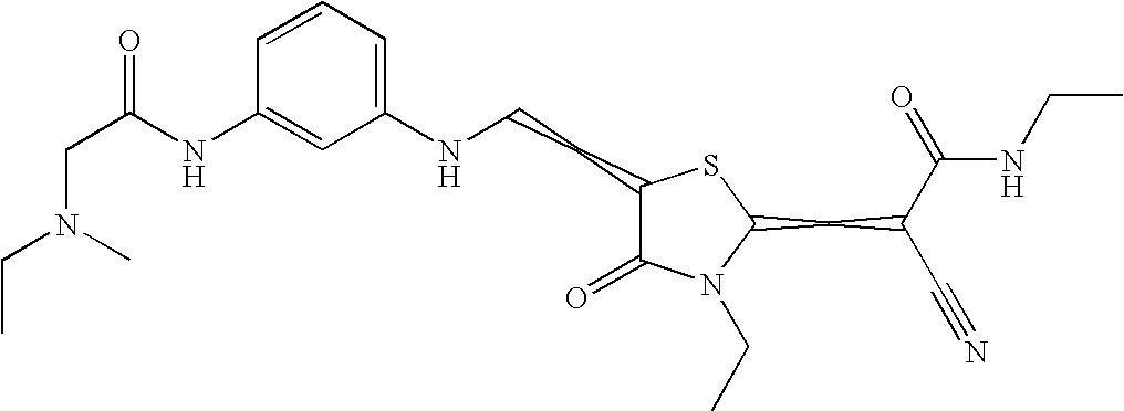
C1=CC=C(NCCC2C(=O)N(CC)C(CC(C#N)C(=O)NCC)S2)C=C1NC(CN(CC)C)=O
